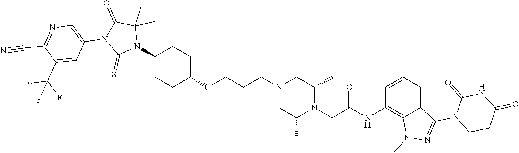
C1(N2C(C)(C)C(=O)N(C3=CN=C(C#N)C(C(F)(F)F)=C3)C2=S)CCC(OCCCN2CC(C)N(CC(NC3=C4C(=CC=C3)C(N3CCC(=O)NC3=O)=NN4C)=O)C(C)C2)CC1
